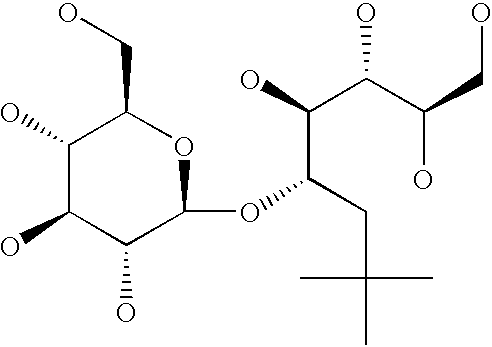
C1(O)C(O)C(O)C(OC(CC(C)(C)C)C(O)C(C(CO)O)O)OC1CO
